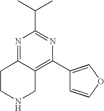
N1=C2C(=C(C3=COC=C3)N=C1C(C)C)CNCC2
